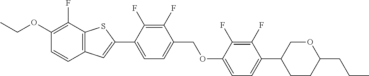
CCOC1=C(F)C2=C(C=C1)C=C(C1=CC=C(COC3=CC=C(C4CCC(CCC)OC4)C(F)=C3F)C(F)=C1F)S2
